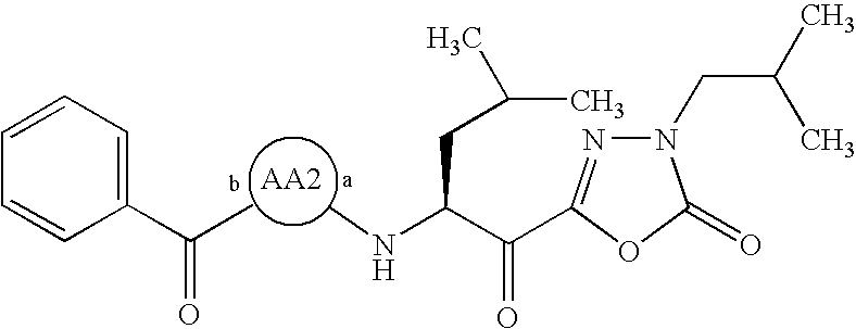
N1(CC(C)C)N=C(C(C(NC)CC(C)C)=O)OC1=O.CC(C1=CC=CC=C1)=O
